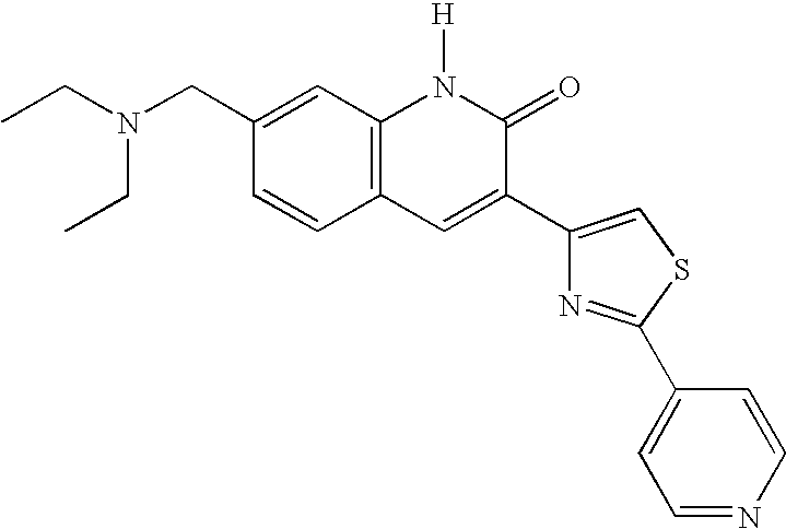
CCN(CC)CC1=CC2=C(C=C1)C=C(C1=CSC(C3=CC=NC=C3)=N1)C(=O)N2[H]
